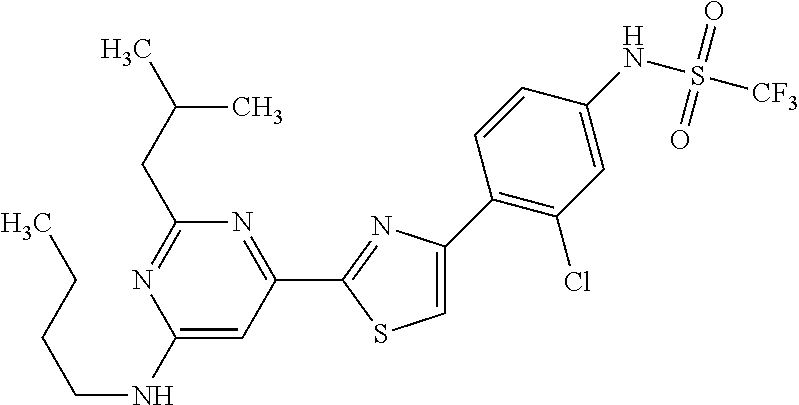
C1(NCCCC)=CC(C2=NC(C3=C(Cl)C=C(NS([CF3])(=O)=O)C=C3)=CS2)=NC(CC(C)C)=N1
